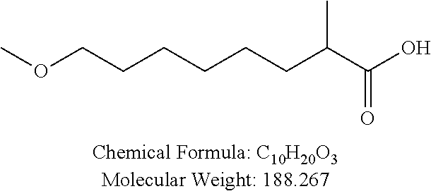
COCCCCCCC(C(O)=O)C
